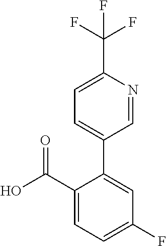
OC(C1=CC=C(F)C=C1C1=CC=C(C(F)(F)F)N=C1)=O
